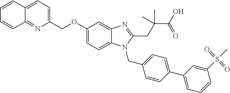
C1(COC2=CC=C3C(=C2)N=C(CC(C)(C(=O)O)C)N3CC2=CC=C(C3=CC=CC(S(C)(=O)=O)=C3)C=C2)=CC=C2C(=N1)C=CC=C2
